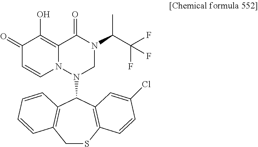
C12=C(O)C(=O)C=CN1N(C1C3=C(SCC4=C1C=CC=C4)C=CC(Cl)=C3)CN(C(C(F)(F)F)C)C2=O
